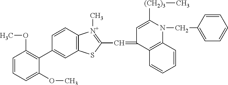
C1(C2=C(OC)C=CC=C2OC)=CC2=C(C=C1)[N+](C)=C(C=C1C=C([(CH2)3]C)N(CC3=CC=CC=C3)C3=C1C=CC=C3)S2
